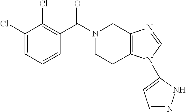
C1N(C(=O)C2=C(Cl)C(Cl)=CC=C2)CC2=C(C1)N(C1=CC=NN1)C=N2
